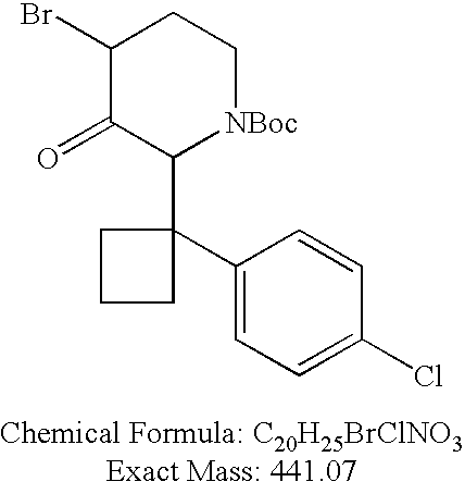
C1(Br)C(=O)C(C2(C3=CC=C(Cl)C=C3)CCC2)[NBoc]CC1
